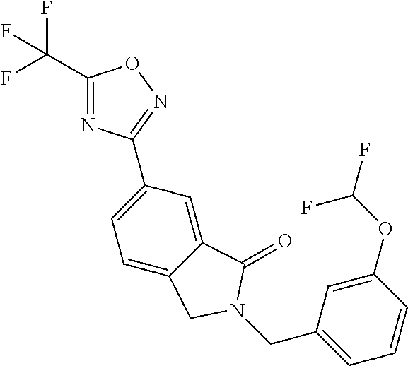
C1(C(F)(F)F)=NC(C2=CC=C3C(=C2)C(=O)N(CC2=CC=CC(OC(F)F)=C2)C3)=NO1
